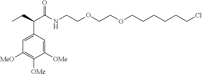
C1=C(C(CC)C(NCCOCCOCCCCCCCl)=O)C=C([OMe])C([OMe])=C1[MeO]
